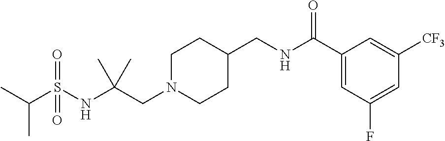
C(S(NC(CN1CCC(CNC(C2=CC(F)=CC([CF3])=C2)=O)CC1)(C)C)(=O)=O)(C)C
